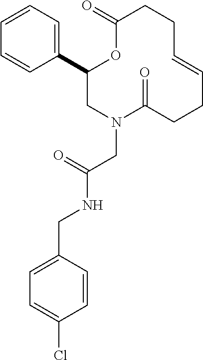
C1=CC=C(C2CN(CC(NCC3=CC=C(Cl)C=C3)=O)C(=O)CCC=CCCC(=O)O2)C=C1
